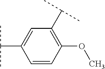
C1=CC(OC)=C(C(C)C)C=C1C(C)C
